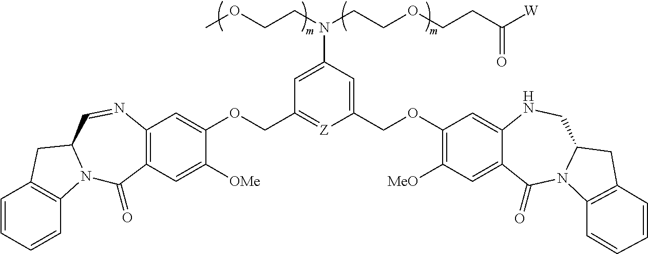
C1=CC=CC2=C1CC1N2C(=O)C2=C(N=C1)C=C(OCC1=[Z]C(COC3=C([MeO])C=C4C(=C3)NCC3N(C4=O)C4=C(C3)C=CC=C4)=CC(N(CCOCCC([W])=O)CCOC)=C1)C([OMe])=C2
